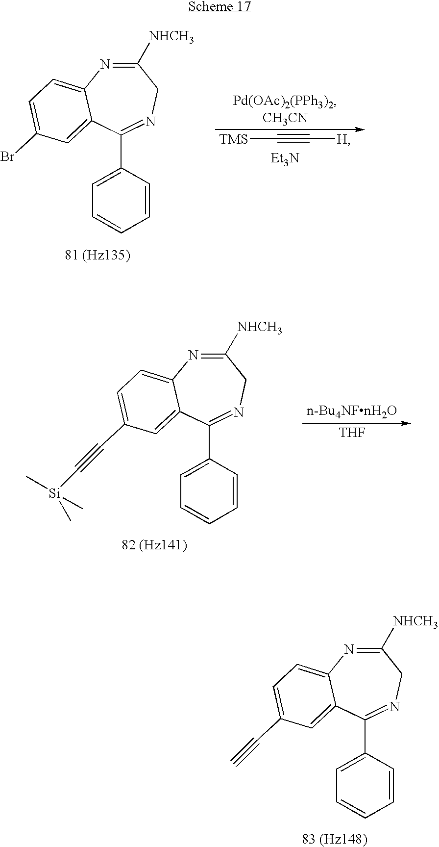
C1([NHCH3])=NC2=CC=C(C#C)C=C2C(C2=CC=CC=C2)=NC1.C1([NHCH3])=NC2=CC=C(Br)C=C2C(C2=CC=CC=C2)=NC1.[TMS]C#C[H].[Et3N].C1([NHCH3])=NC2=CC=C(C#C[Si](C)(C)C)C=C2C(C2=CC=CC=C2)=NC1.[THF]
